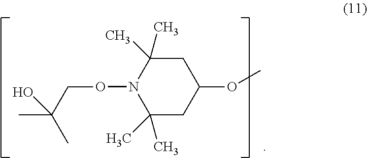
C1C(C)(C)N(OCC(C)(O)C)C(C)(C)CC1OC
